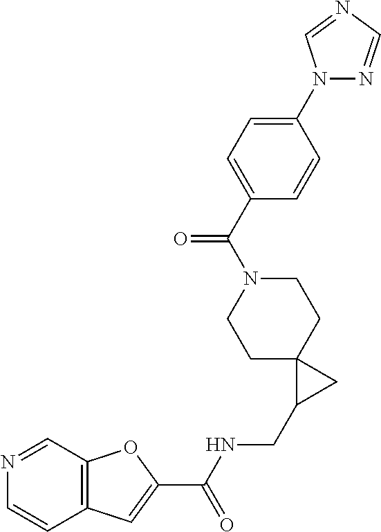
C12=C(C=C(C(NCC3CC34CCN(C(C3=CC=C(N5N=CN=C5)C=C3)=O)CC4)=O)O1)C=CN=C2
